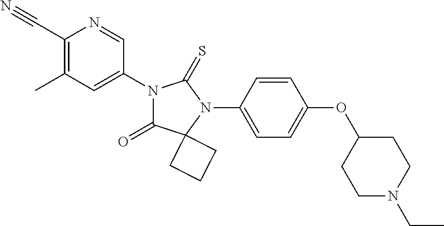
C1(C#N)=C(C)C=C(N2C(=O)C3(N(C4=CC=C(OC5CCN(CC)CC5)C=C4)C2=S)CCC3)C=N1
